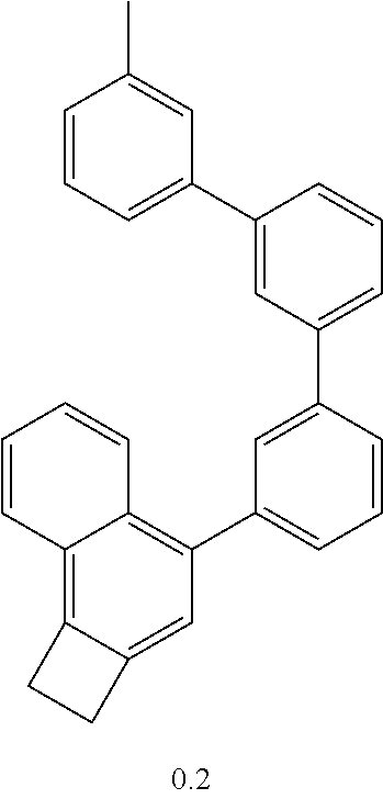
C1=CC=C(C2=CC(C3=CC(C4=C5C(=C6C(=C4)CC6)C=CC=C5)=CC=C3)=CC=C2)C=C1C
